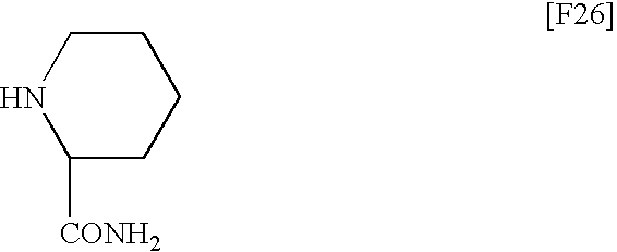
C1NC([CONH2])CCC1
